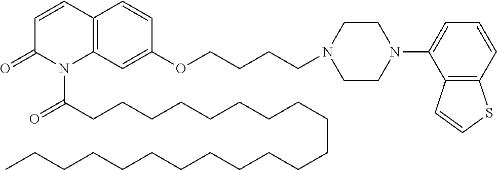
C1=CC2=C(N(C(CCCCCCCCCCCCCCCCCCCCC)=O)C1=O)C=C(OCCCCN1CCN(C3=CC=CC4=C3C=CS4)CC1)C=C2
